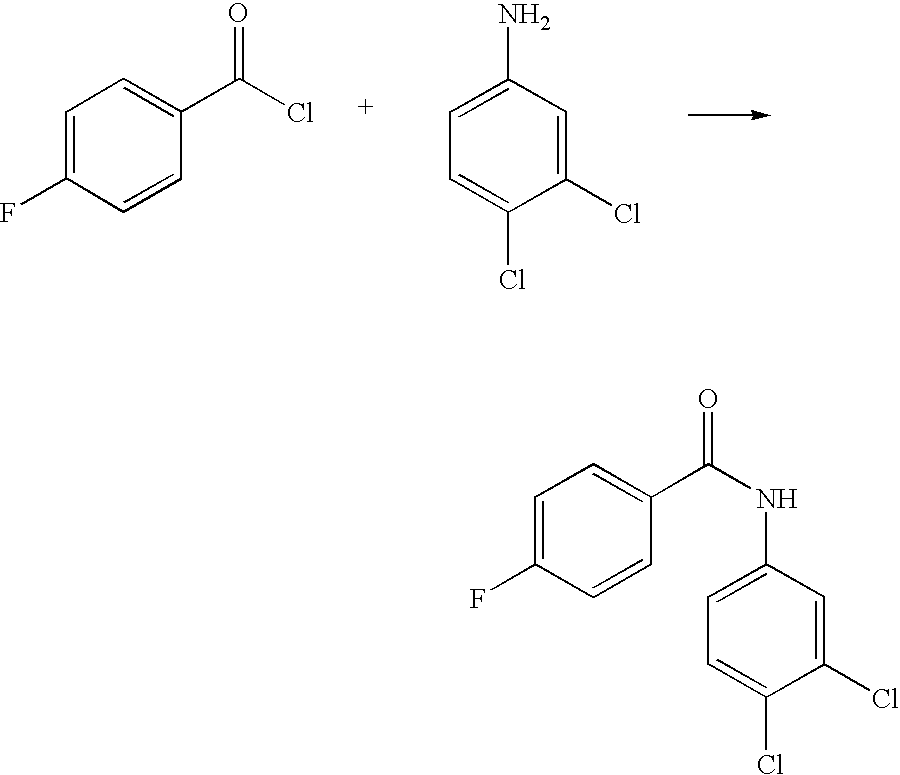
C1=C(F)C=CC(C(=O)NC2=CC=C(Cl)C(Cl)=C2)=C1.C1=C(F)C=CC(C(Cl)=O)=C1.C1(Cl)=CC(N)=CC=C1Cl
